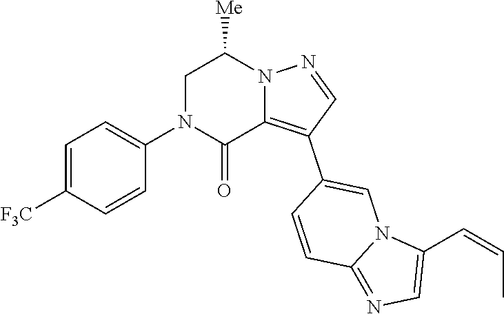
C1=C([F3C])C=CC(N2C(=O)C3=C(C4=CN5C(=NC=C5C=CC)C=C4)C=NN3C([Me])C2)=C1
